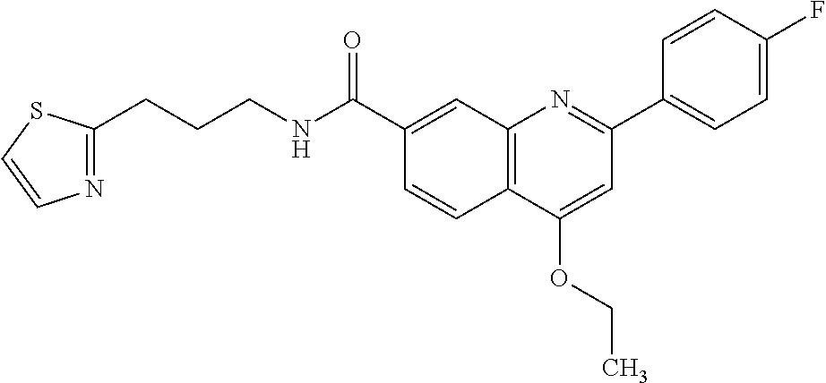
C1(C(NCCCC2=NC=CS2)=O)=CC2=C(C=C1)C(OCC)=CC(C1=CC=C(F)C=C1)=N2
